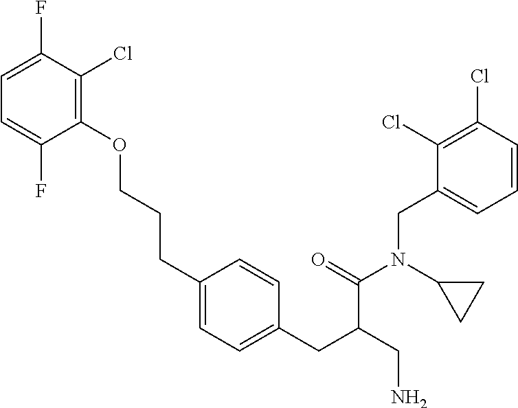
C1(OCCCC2=CC=C(CC(C(N(C3CC3)CC3=CC=CC(Cl)=C3Cl)=O)CN)C=C2)=C(Cl)C(F)=CC=C1F
